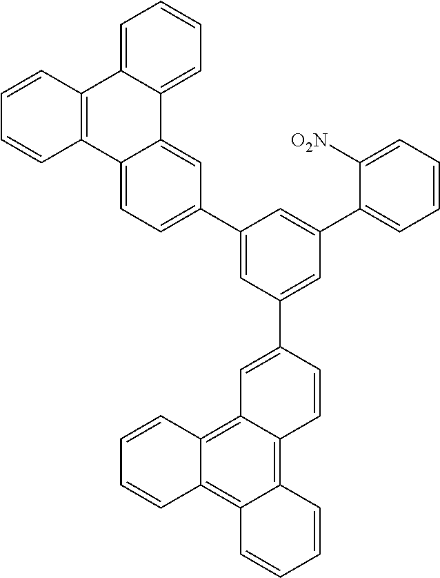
C12=CC=C(C3=CC(C4=CC5=C6C(=C7C(=C5C=C4)C=CC=C7)C=CC=C6)=CC(C4=CC=CC=C4[O2N])=C3)C=C1C1=CC=CC=C1C1=C2C=CC=C1
